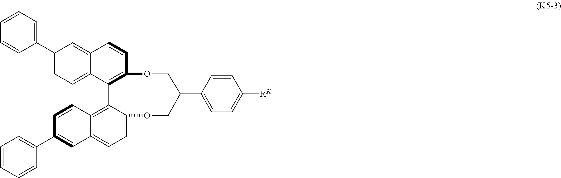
[RK]C1=CC=C(C2COC3=C(C4=CC=C(C5=CC=CC=C5)C=C4C=C3)C3=C4C(=CC=C3OC2)C=C(C2=CC=CC=C2)C=C4)C=C1
